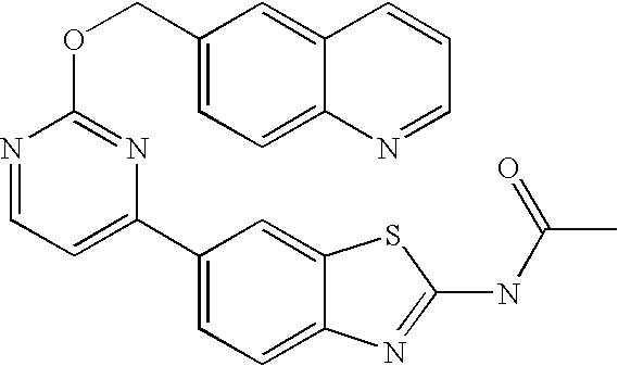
C1(C2=CC=C3C(=C2)SC(NC(C)=O)=N3)=CC=NC(OCC2=CC=C3C(=C2)C=CC=N3)=N1
